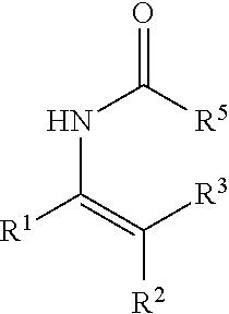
N(C([R1])=C([R3])[R2])C([R5])=O
